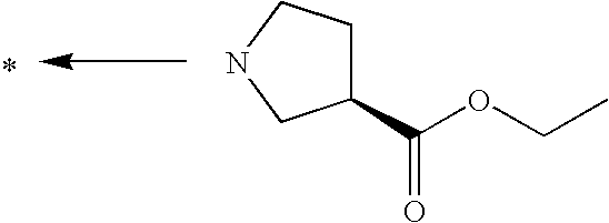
C1(C(OCC)=O)CCNC1
